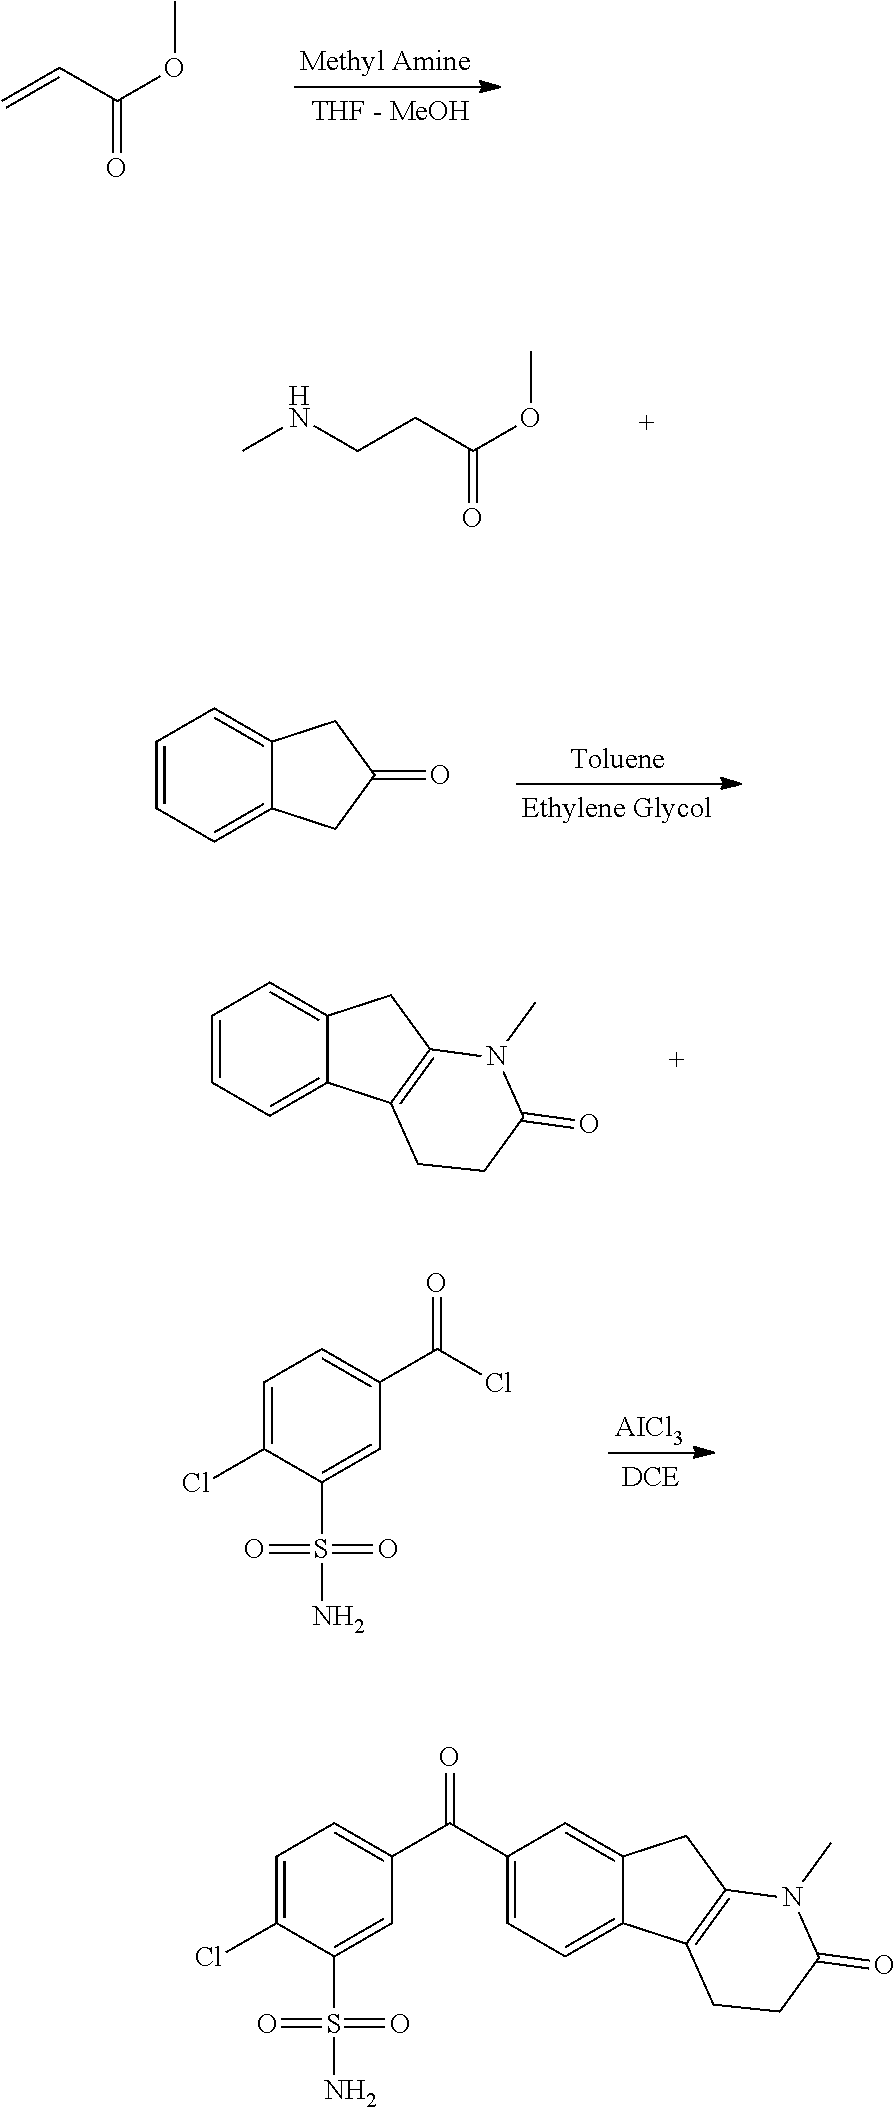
[AICl3].C1=C(Cl)C(S(=O)(=O)N)=CC(C(=O)Cl)=C1.C=CC(OC)=O.CNCCC(OC)=O.C1=CC=C2C(=C1)CC(=O)C2.C1=CC=C2C(=C1)CC1=C2CCC(=O)N1C.C1(C(=O)C2=CC=C(Cl)C(S(=O)(=O)N)=C2)=CC=C2C(=C1)CC1=C2CCC(=O)N1C
